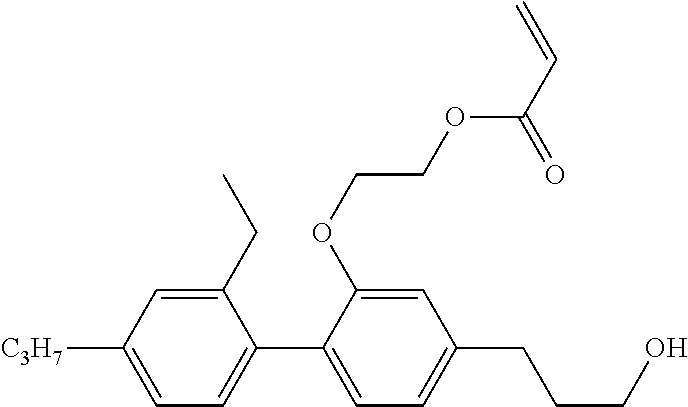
C1(CC)=CC([C3H7])=CC=C1C1=CC=C(CCCO)C=C1OCCOC(C=C)=O
